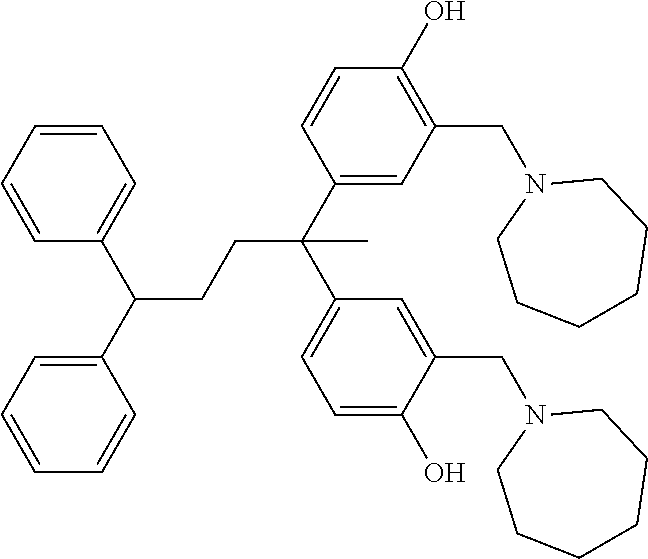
C(CCC(C1=CC(CN2CCCCCC2)=C(O)C=C1)(C1=CC=C(O)C(CN2CCCCCC2)=C1)C)(C1=CC=CC=C1)C1=CC=CC=C1
